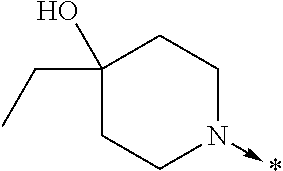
C1(CC)(O)CCN(->*)CC1
